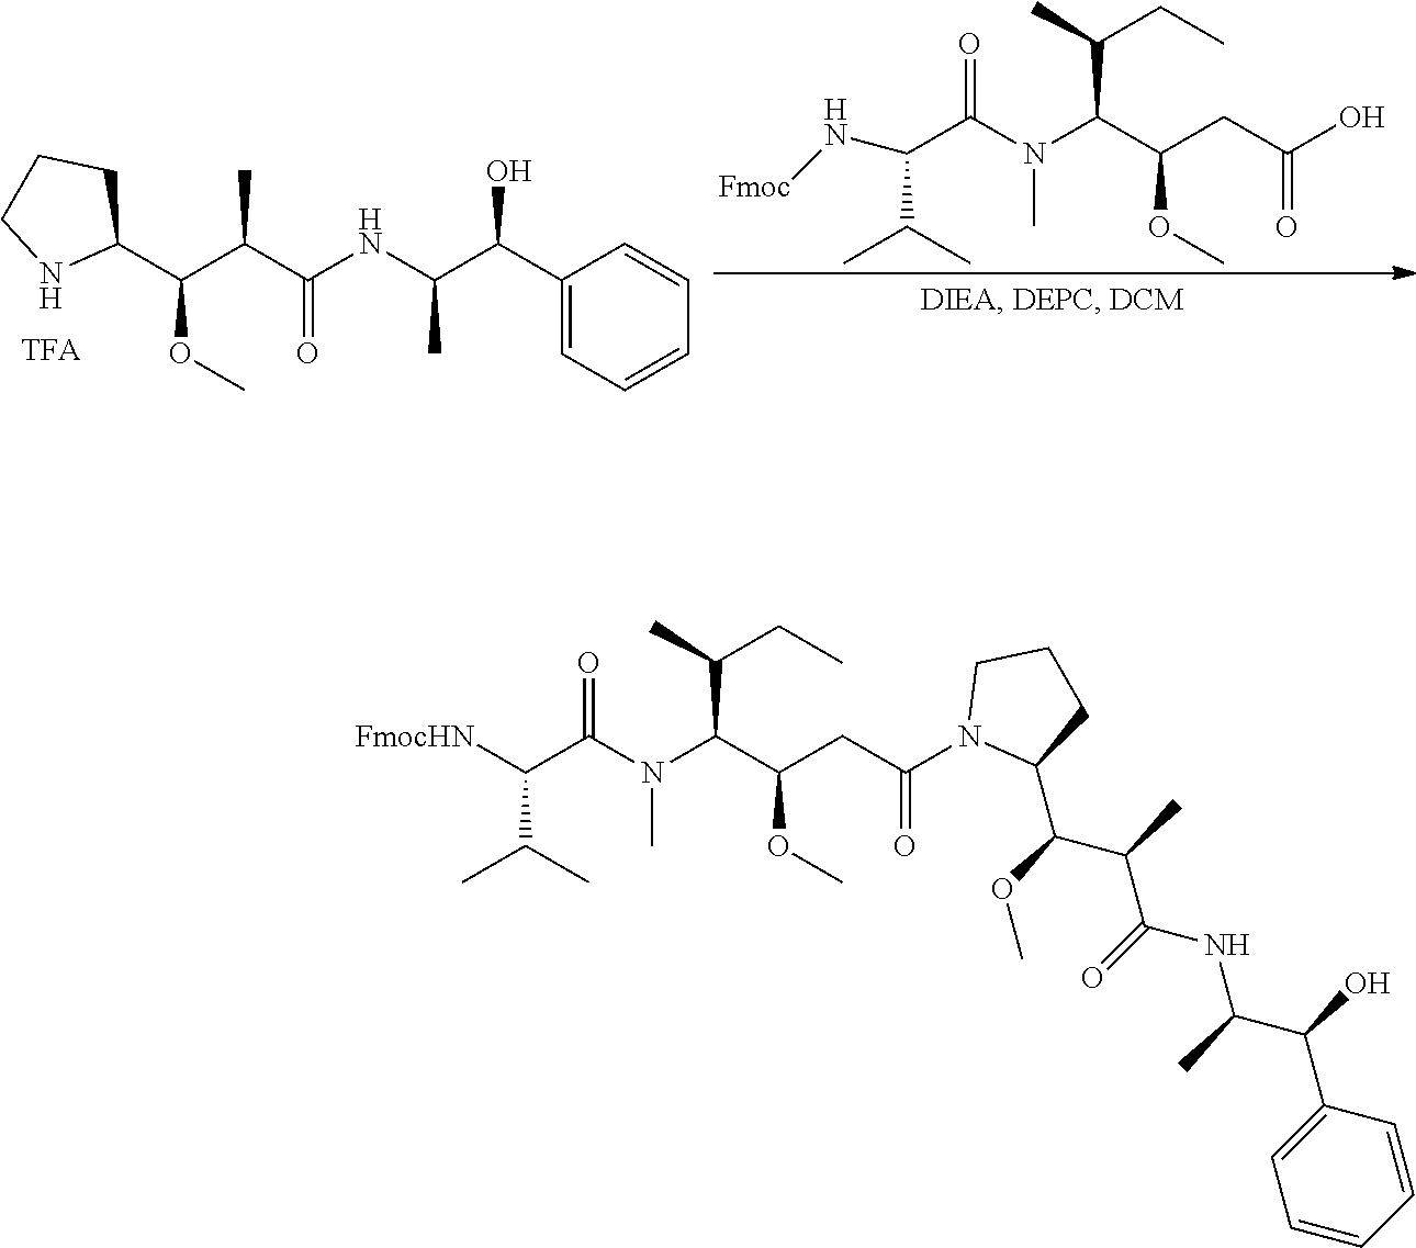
C(C(C1=CC=CC=C1)O)(C)NC(C(C(C1CCCN1)OC)C)=O.[TFA].[Fmoc]NC(C(N(C(C(CC(O)=O)OC)C(C)CC)C)=O)C(C)C.[FmocHN]C(C(N(C(C(CC(N1C(C(OC)C(C)C(=O)NC(C(O)C2=CC=CC=C2)C)CCC1)=O)OC)C(C)CC)C)=O)C(C)C
